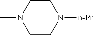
C1CN(C)CCN1[n-Pr]
